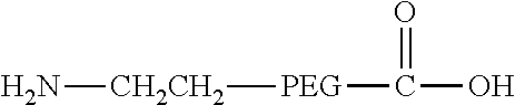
O=C(O)[PEG][CH2CH2]N
